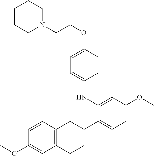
C1=CC(OCCN2CCCCC2)=CC=C1NC1=CC(OC)=CC=C1C1CC2=C(CC1)C=C(OC)C=C2
